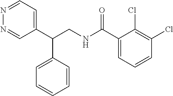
C1(C(CNC(C2=CC=CC(Cl)=C2Cl)=O)C2=CC=CC=C2)=CC=NN=C1
